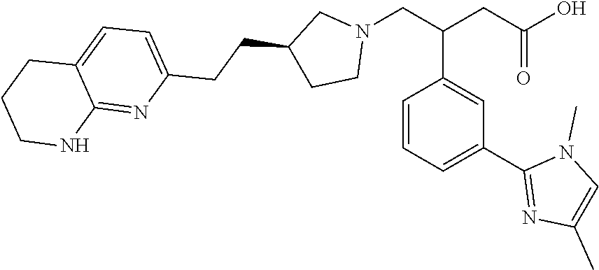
C1=CC=C(C2=NC(C)=CN2C)C=C1C(CN1CC(CCC2=CC=C3C(=N2)NCCC3)CC1)CC(O)=O
